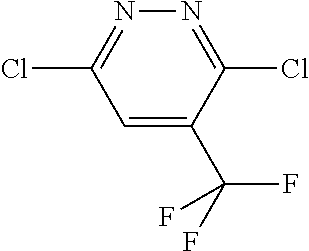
C1=C(C(F)(F)F)C(Cl)=NN=C1Cl
